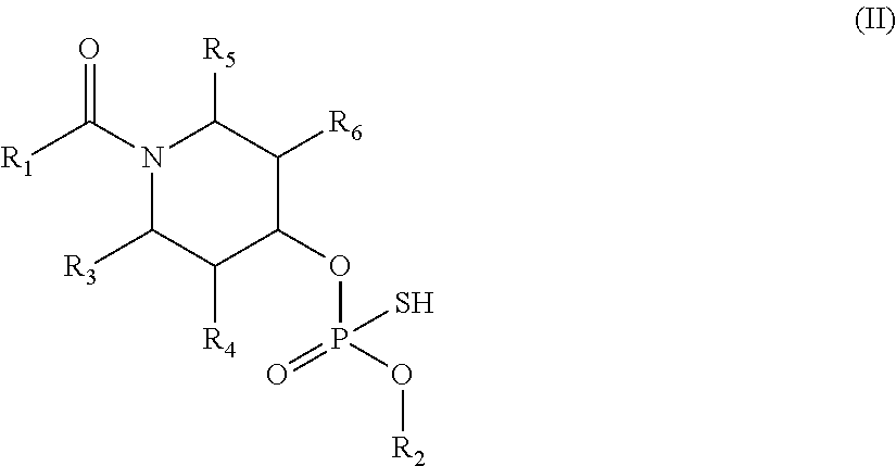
N1(C([R1])=O)C([R3])C([R4])C(OP(O[R2])(S)=O)C([R6])C1[R5]
